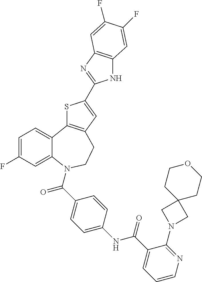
C1=C(F)C=C2C(=C1)C1=C(CCN2C(C2=CC=C(NC(C3=CC=CN=C3N3CC4(C3)CCOCC4)=O)C=C2)=O)C=C(C2=NC3=C(N2)C=C(F)C(F)=C3)S1
